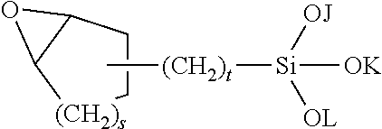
C1CC2C([(CH2)s]1)O2.C[(CH2)t][Si]([OK])([OJ])[OL]
